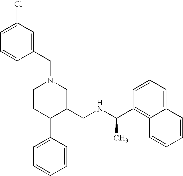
C1CC(C2=CC=CC=C2)C(CNC(C2=C3C(=CC=C2)C=CC=C3)C)CN1CC1=CC(Cl)=CC=C1
